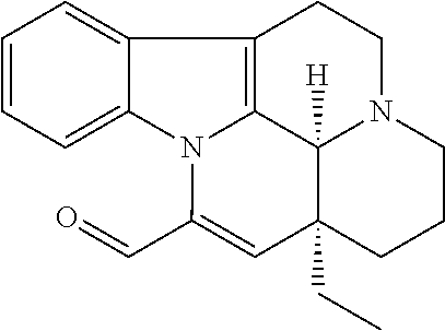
C1=C2C(=CC=C1)C1=C3N2C(C=O)=CC2(CC)C3([H])N(CC1)CCC2
